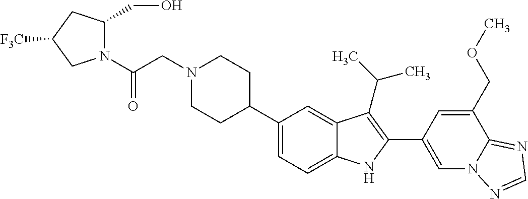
N1(CC(=O)N2C(CO)CC([F3C])C2)CCC(C2=CC=C3C(=C2)C(C(C)C)=C(C2=CN4C(=NC=N4)C(COC)=C2)N3)CC1
